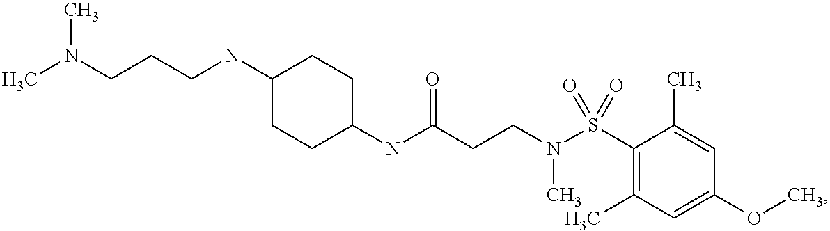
C1(NC(CCN(S(C2=C(C)C=C(OC)C=C2C)(=O)=O)C)=O)CCC(NCCCN(C)C)CC1
